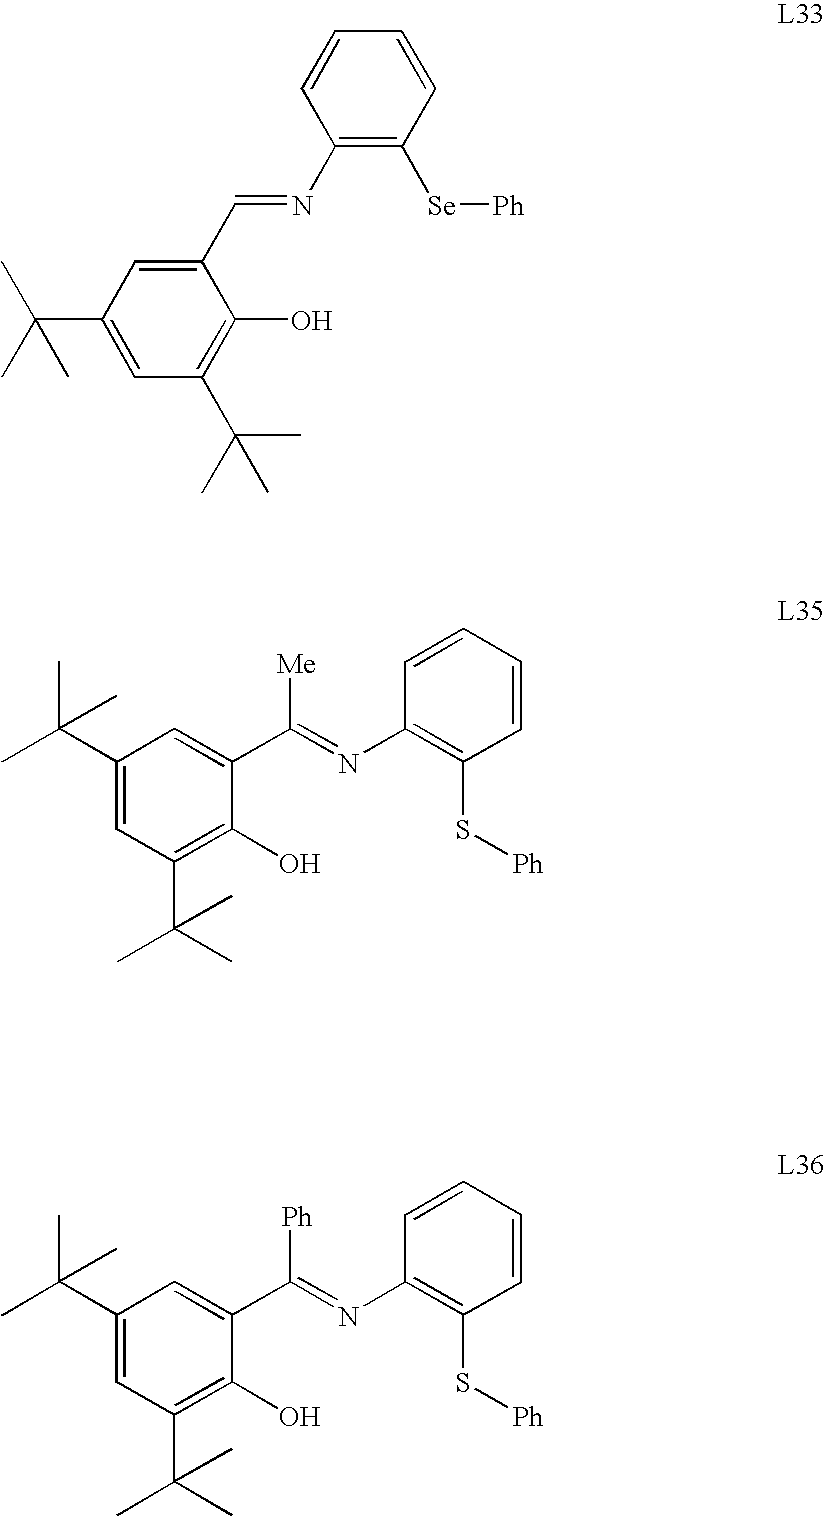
C1(C=NC2=C([Se][Ph])C=CC=C2)=CC(C(C)(C)C)=CC(C(C)(C)C)=C1O.C1(C(C)(C)C)=CC(C(C)(C)C)=C(O)C(C(=NC2=C(S[Ph])C=CC=C2)[Ph])=C1.C1(C(C)(C)C)=CC(C(C)(C)C)=C(O)C(C(=NC2=C(S[Ph])C=CC=C2)[Me])=C1
